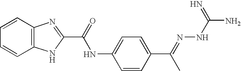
C12=C(C=CC=C1)N=C(C(=O)NC1=CC=C(C(=NNC(N)=N)C)C=C1)N2
